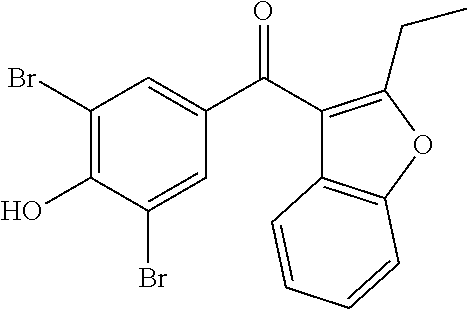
C1(Br)=C(O)C(Br)=CC(C(=O)C2=C(CC)OC3=C2C=CC=C3)=C1
